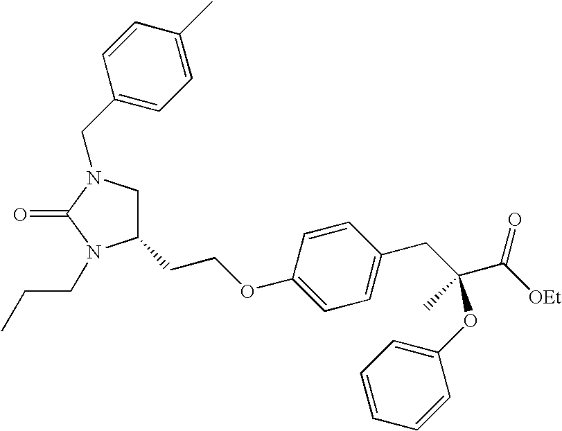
C1(CCOC2=CC=C(CC(C([OEt])=O)(C)OC3=CC=CC=C3)C=C2)CN(CC2=CC=C(C)C=C2)C(=O)N1CCC
